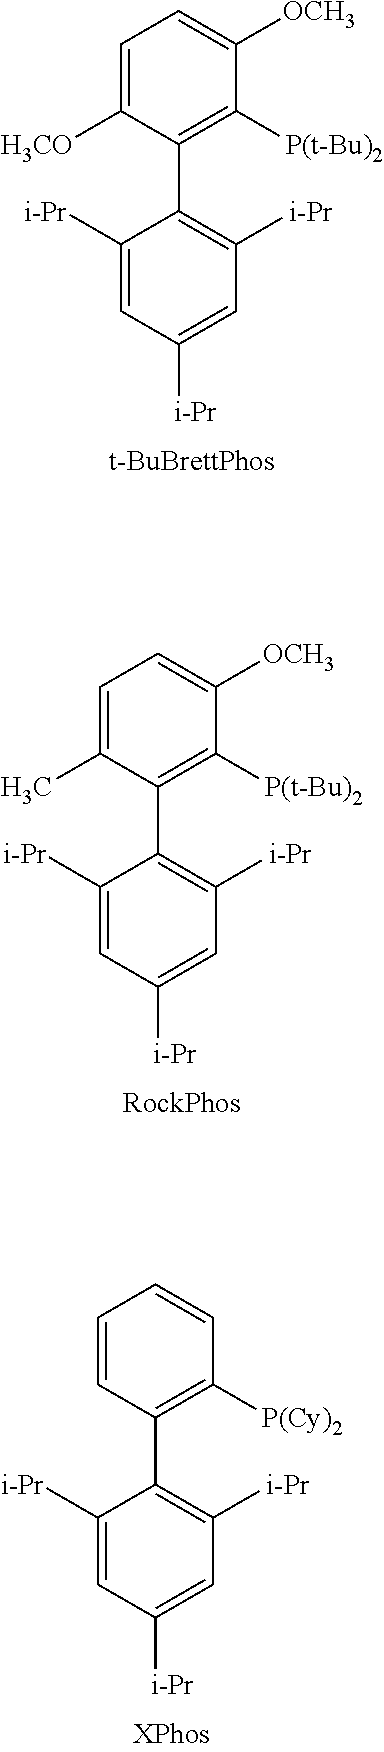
C1=C([H3CO])C(C2=C([i-Pr])C=C([i-Pr])C=C2[i-Pr])=C([P(t-Bu)2])C([OCH3])=C1.C1=C(C)C(C2=C([i-Pr])C=C([i-Pr])C=C2[i-Pr])=C([P(t-Bu)2])C([OCH3])=C1.C1=CC(C2=C([i-Pr])C=C([i-Pr])C=C2[i-Pr])=C([P(Cy)2])C=C1
